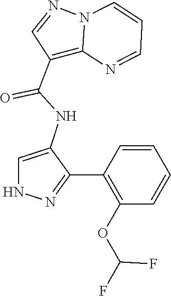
N12C(=C(C(NC3=CNN=C3C3=C(OC(F)F)C=CC=C3)=O)C=N1)N=CC=C2
